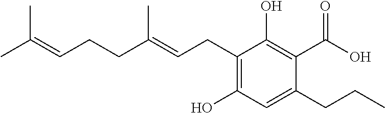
C1(O)=C(CC=C(CCC=C(C)C)C)C(O)=C(C(O)=O)C(CCC)=C1
